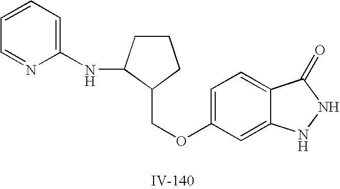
C1=C(OCC2CCCC2NC2=CC=CC=N2)C=C2C(=C1)C(=O)NN2
